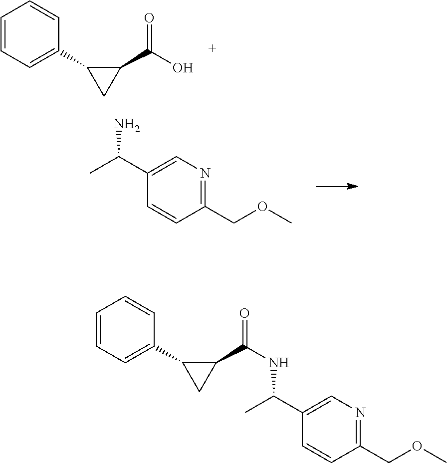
C1=CC=C(C2CC2C(O)=O)C=C1.C1(COC)=NC=C(C(C)N)C=C1.C1=CC=C(C2CC2C(=O)NC(C2=CN=C(COC)C=C2)C)C=C1
